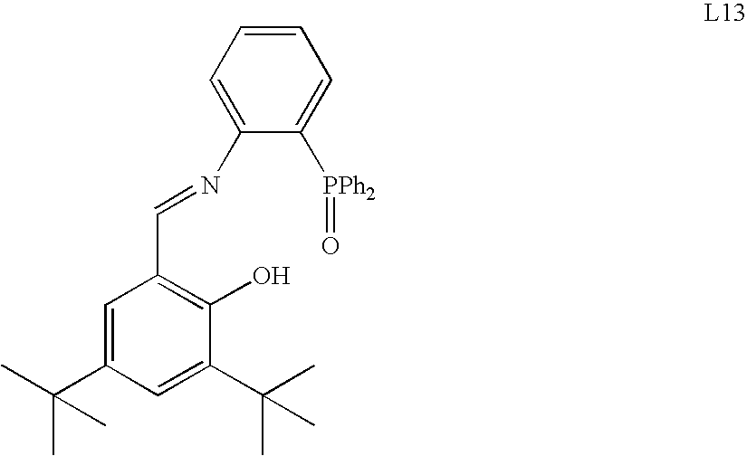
C1=CC=C(N=CC2=C(O)C(C(C)(C)C)=CC(C(C)(C)C)=C2)C([PPh2]=O)=C1
